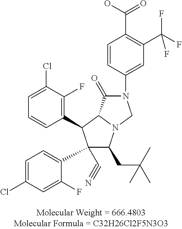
C1=C(Cl)C(F)=C(C2C(C3=CC=C(Cl)C=C3F)(C#N)C(CC(C)(C)C)N3C2C(=O)N(C2=CC(C(F)(F)F)=C(C(O)=O)C=C2)C3)C=C1
